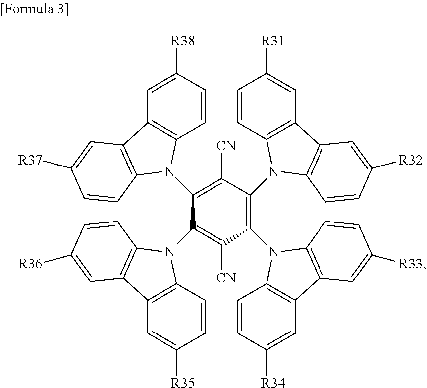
C12=C(C=CC([R38])=C1)N(C1=C([CN])C(N3C4=C(C=C([R31])C=C4)C4=C3C=CC([R32])=C4)=C(N3C4=C(C=C([R34])C=C4)C4=C3C=CC([R33])=C4)C([CN])=C1N1C3=C(C=C([R35])C=C3)C3=C1C=CC([R36])=C3)C1=C2C=C([R37])C=C1
